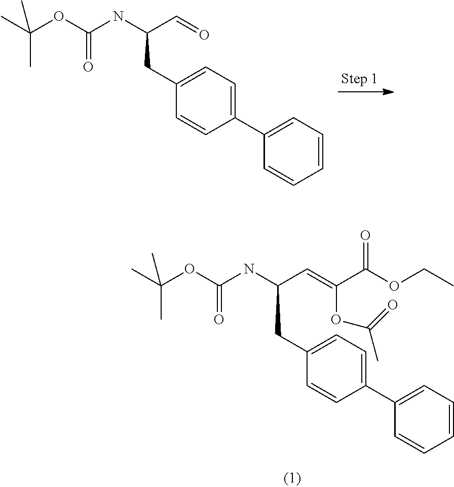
C1(C2=CC=C(CC(NC(OC(C)(C)C)=O)C=O)C=C2)=CC=CC=C1.C1(C2=CC=C(CC(NC(OC(C)(C)C)=O)C=C(C(OCC)=O)OC(C)=O)C=C2)=CC=CC=C1
